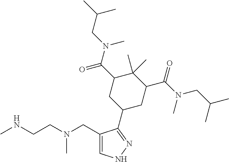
CNCCN(CC1=CNN=C1C1CC(C(N(CC(C)C)C)=O)C(C)(C)C(C(N(CC(C)C)C)=O)C1)C
